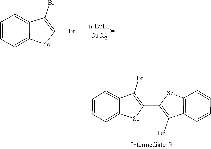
C12=CC=CC=C1C(Br)=C(C1=C(Br)C3=C([Se]1)C=CC=C3)[Se]2.[n-BuLi].[CuCl2].C1=CC=C2C(=C1)C(Br)=C(Br)[Se]2
